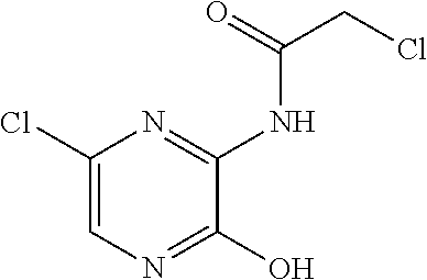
C1(Cl)=CN=C(O)C(NC(CCl)=O)=N1
